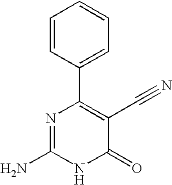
C1=CC(C2=C(C#N)C(=O)NC(N)=N2)=CC=C1
